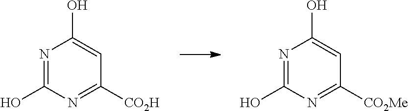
N1=C(O)N=C([CO2Me])C=C1O.N1=C(O)N=C([CO2H])C=C1O
